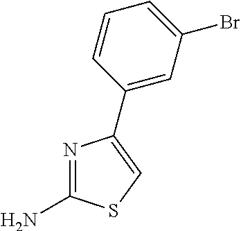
N1=C(N)SC=C1C1=CC(Br)=CC=C1
